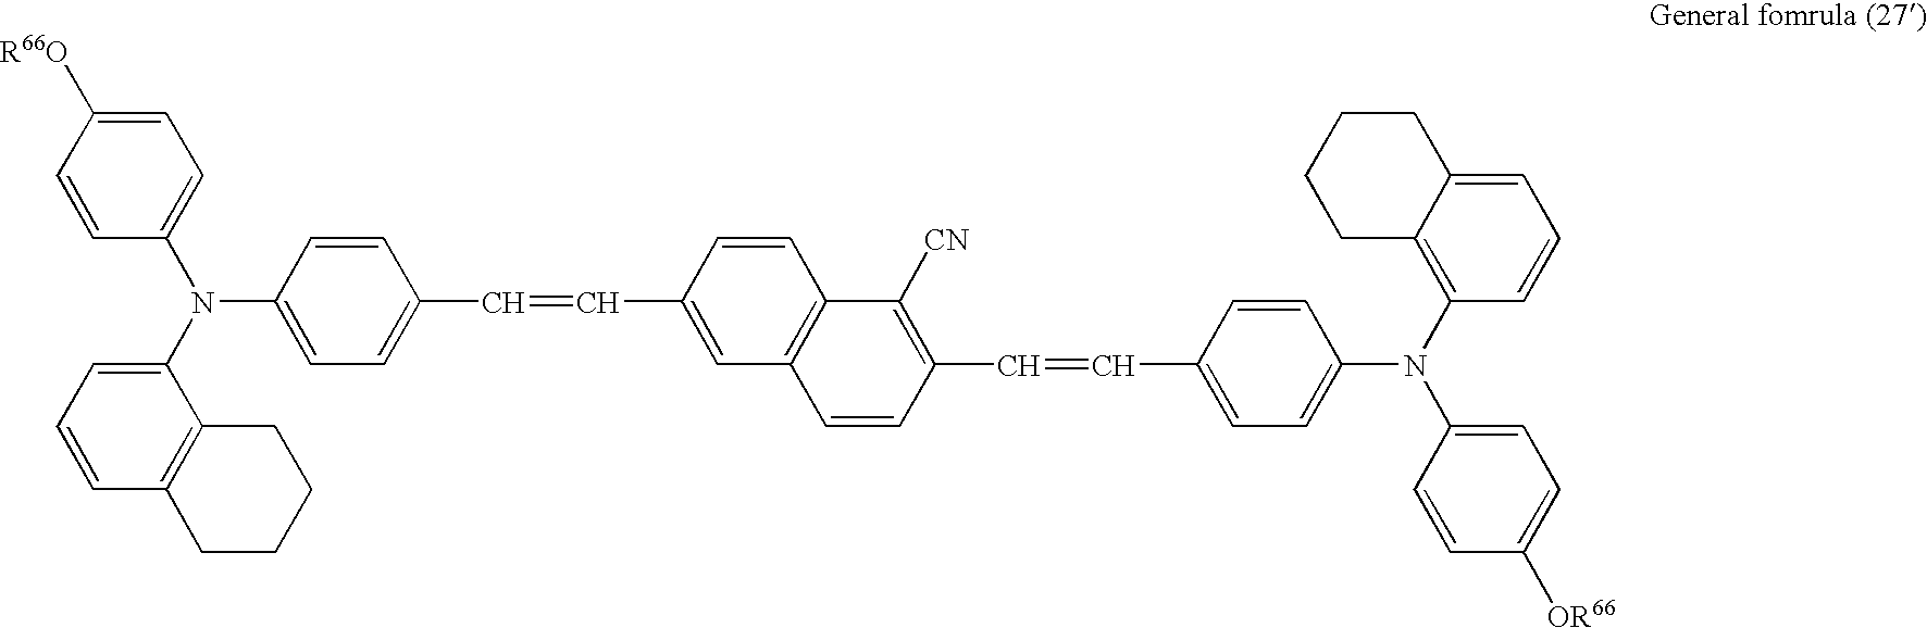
C1(N(C2=CC=C(C=CC3=CC4=C(C=C3)C([CN])=C(C=CC3=CC=C(N(C5=CC=C([OR66])C=C5)C5=C6C(=CC=C5)CCCC6)C=C3)C=C4)C=C2)C2=CC=CC3=C2CCCC3)=CC=C([R66O])C=C1
